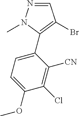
N1=CC(Br)=C(C2=CC=C(OC)C(Cl)=C2[CN])N1C
